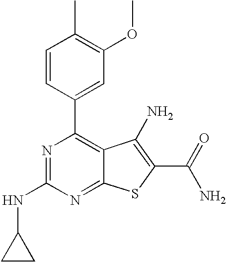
C1=CC(C2=C3C(=NC(NC4CC4)=N2)SC(C(N)=O)=C3N)=CC(OC)=C1C
